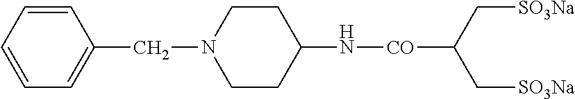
C1=CC=CC=C1CN1CCC(N[CO]C(C[SO3Na])C[SO3Na])CC1
